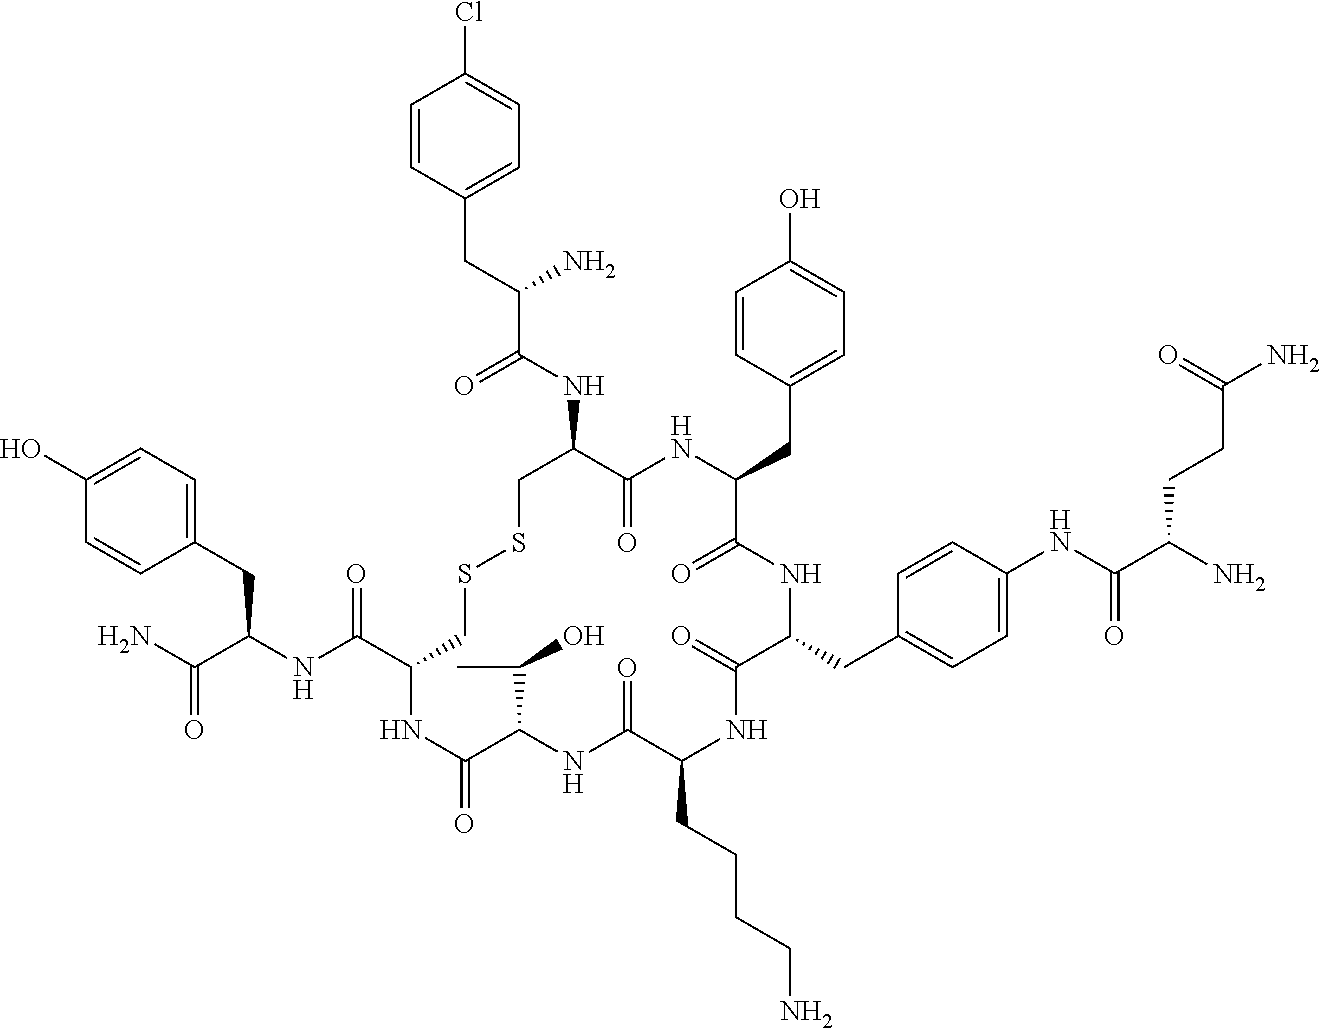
C1=C(O)C=CC(CC(NC(C2CSSCC(NC(C(CC3=CC=C(Cl)C=C3)N)=O)C(=O)NC(CC3=CC=C(O)C=C3)C(=O)NC(CC3=CC=C(NC(C(N)CCC(N)=O)=O)C=C3)C(=O)NC(CCCCN)C(=O)NC(C(C)O)C(=O)N2)=O)C(N)=O)=C1
